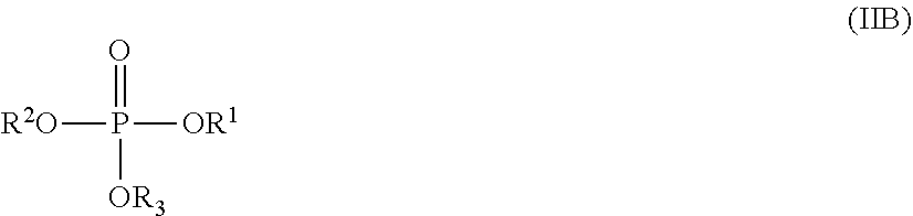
O=P([OR3])([OR1])[R2O]
